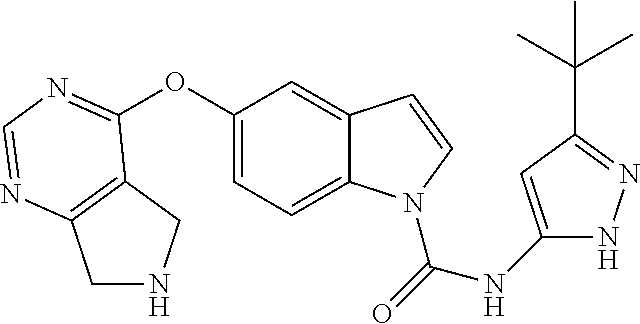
C1NCC2=C1N=CN=C2OC1=CC=C2C(=C1)C=CN2C(=O)NC1=CC(C(C)(C)C)=NN1
